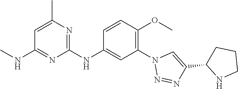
C1(NC2=CC(N3N=NC(C4NCCC4)=C3)=C(OC)C=C2)=NC(C)=CC(NC)=N1
